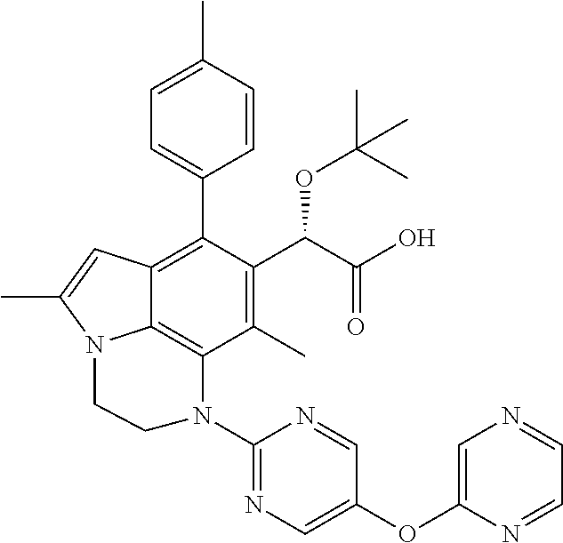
C1(C)=C(C(C(O)=O)OC(C)(C)C)C(C2=CC=C(C)C=C2)=C2C3=C1N(C1=NC=C(OC4=CN=CC=N4)C=N1)CCN3C(C)=C2
